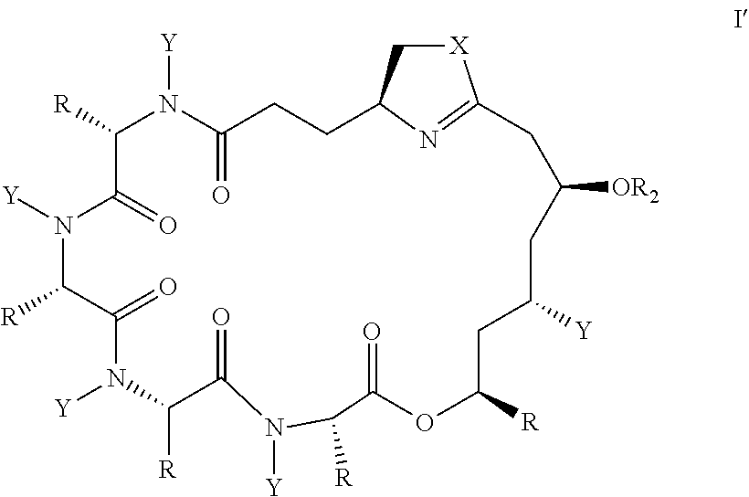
C1([R])N([Y])C(=O)CCC2C[X]C(=N2)CC([OR2])CC([Y])CC([R])OC(=O)C([R])N([Y])C(=O)C([R])N([Y])C(=O)C([R])N([Y])C1=O
